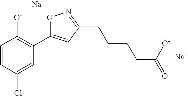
C1=CC(Cl)=CC(C2=CC(CCCCC([O-])=O)=NO2)=C1[O-].[Na].[Na]
